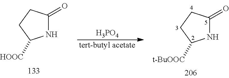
[H3PO4].[tert-butyl acetate].N1C(=O)CCC1[t-BuOOC].N1C(=O)CCC1[HOOC]
